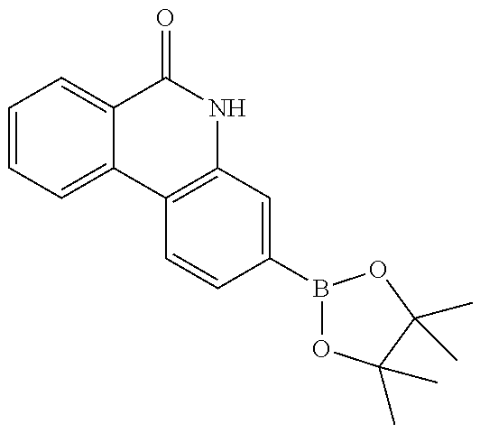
C1=CC=C2C(=C1)C(=O)NC1=C2C=CC(B2OC(C)(C)C(C)(C)O2)=C1
